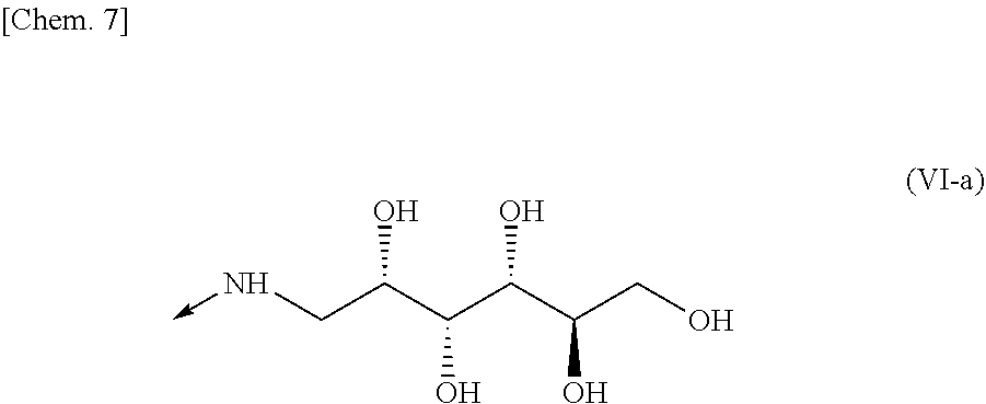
N(CC(C(C(C(CO)O)O)O)O)->C
